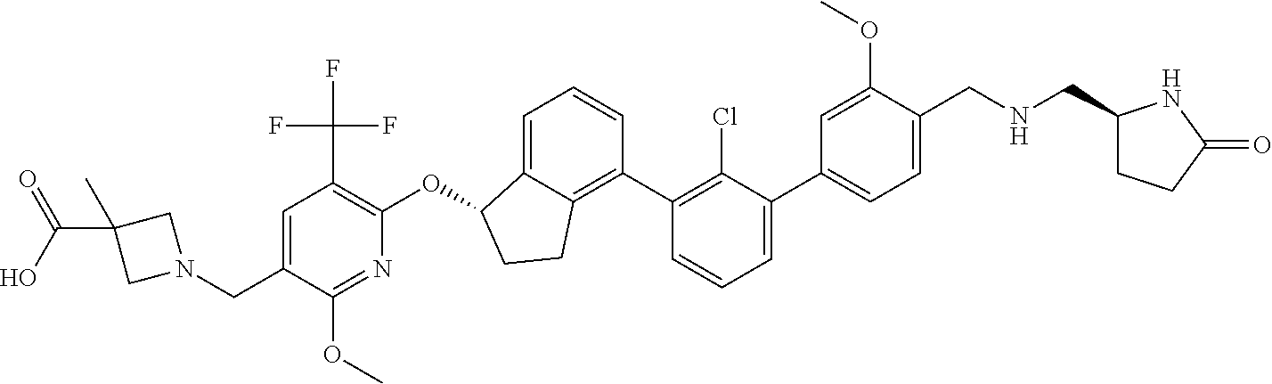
O(C1C2=CC=CC(C3=C(Cl)C(C4=CC=C(CNCC5CCC(=O)N5)C(OC)=C4)=CC=C3)=C2CC1)C1=C(C(F)(F)F)C=C(CN2CC(C(O)=O)(C)C2)C(OC)=N1
